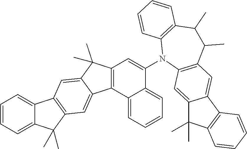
C12=CC=CC=C1C(C)(C)C1=C2C=C2C(C)(C)C3=C(C2=C1)C1=CC=CC=C1C(N1C2=C(C(C)C(C)C4=C1C=CC=C4)C=C1C(=C2)C(C)(C)C2=C1C=CC=C2)=C3
